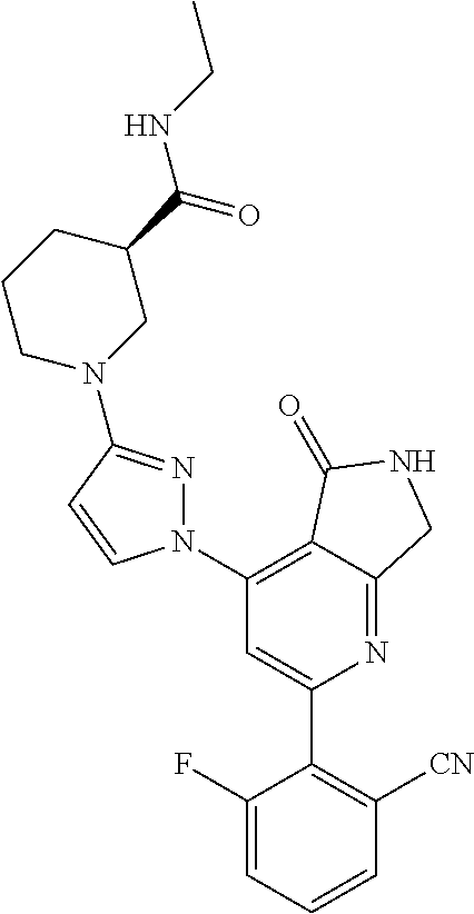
C1(C2=C([CN])C=CC=C2F)=CC(N2N=C(N3CC(C(NCC)=O)CCC3)C=C2)=C2C(=N1)CNC2=O
